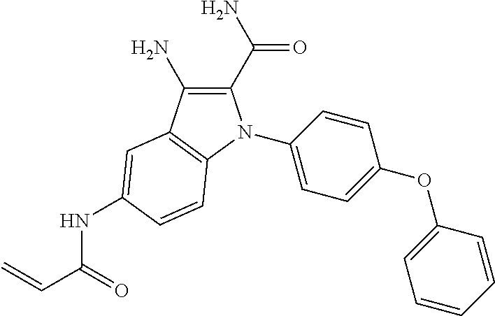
C1(C(N)=O)=C(N)C2=C(N1C1=CC=C(OC3=CC=CC=C3)C=C1)C=CC(NC(C=C)=O)=C2
